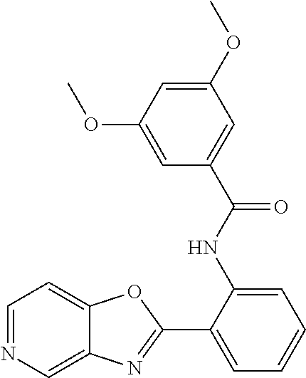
C1=NC=C2C(=C1)OC(C1=CC=CC=C1NC(C1=CC(OC)=CC(OC)=C1)=O)=N2
